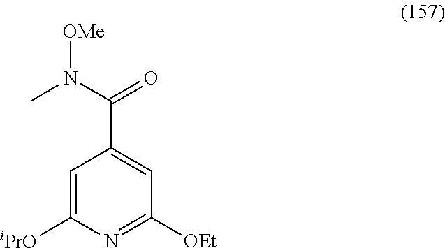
C1=C([iPrO])N=C([OEt])C=C1C(N(C)[OMe])=O
